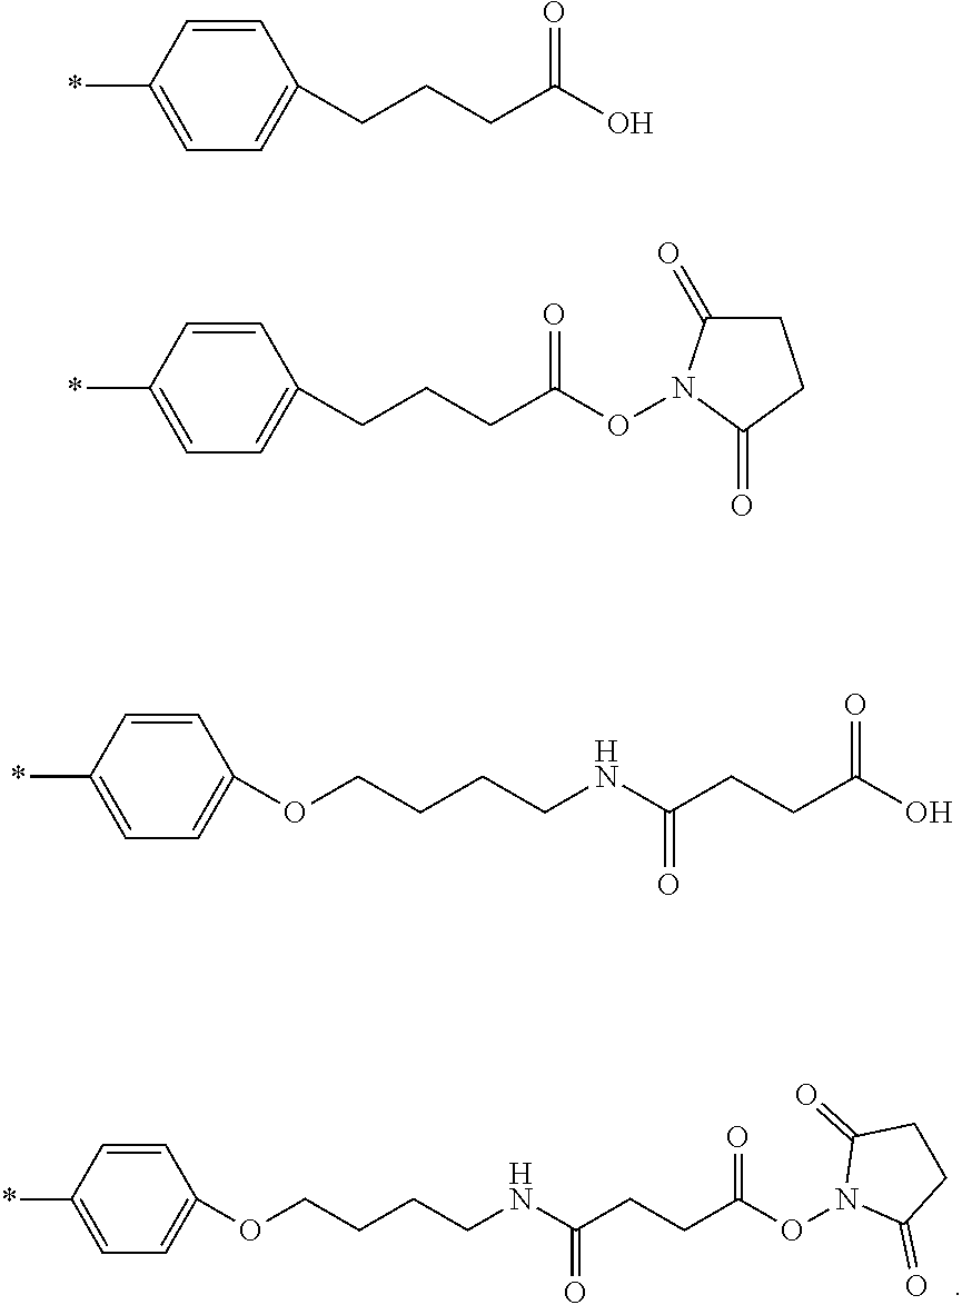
C1(*)=CC=C(OCCCCNC(=O)CCC(=O)ON2C(=O)CCC2=O)C=C1.C1(*)=CC=C(CCCC(O)=O)C=C1.C1(*)=CC=C(CCCC(ON2C(=O)CCC2=O)=O)C=C1.C1(*)=CC=C(OCCCCNC(=O)CCC(O)=O)C=C1
